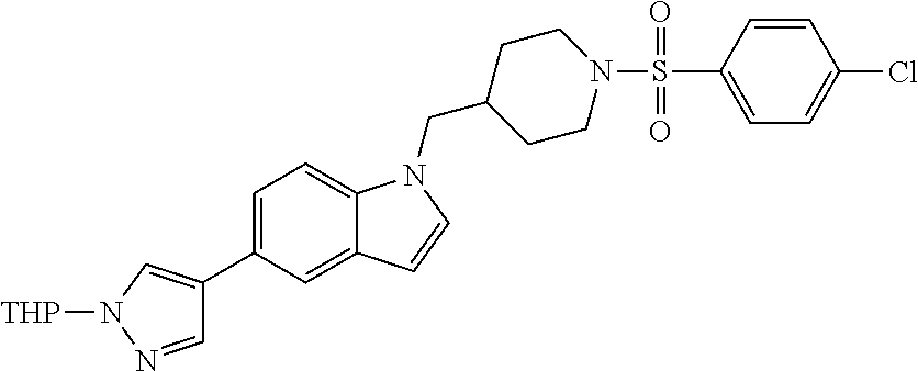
C1=C(C2=CN([THP])N=C2)C=C2C(=C1)N(CC1CCN(S(=O)(=O)C3=CC=C(Cl)C=C3)CC1)C=C2
